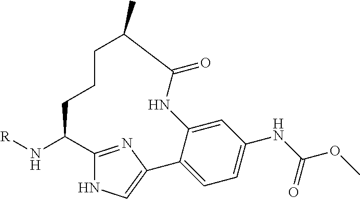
[R]NC1C2=NC(=CN2)C2=CC=C(NC(OC)=O)C=C2NC(=O)C(C)CCC1
